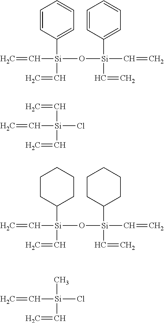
C([Si](C1=CC=CC=C1)(C=C)O[Si](C=C)(C1=CC=CC=C1)C=C)=C.C([Si](C=C)(C=C)Cl)=C.C([Si](C1CCCCC1)(C=C)O[Si](C=C)(C1CCCCC1)C=C)=C.C([Si](C)(C=C)Cl)=C
